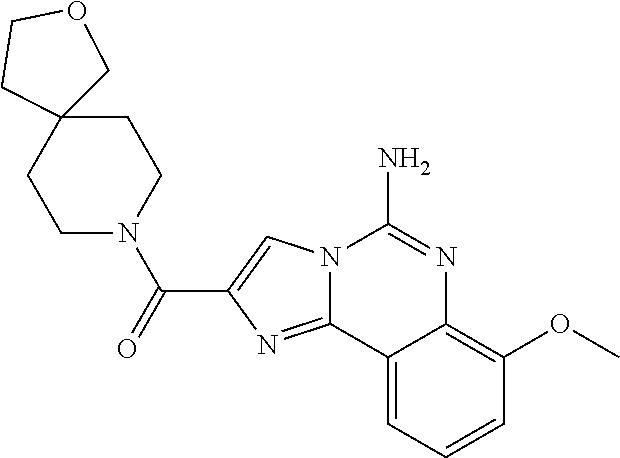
N12C(=NC(C(=O)N3CCC4(CC3)COCC4)=C1)C1=CC=CC(OC)=C1N=C2N
